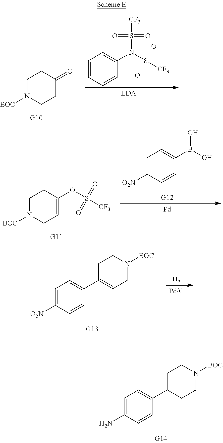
[BOC]N1CCC(=O)CC1.C1=CC=CC(N(S[CF3])S([CF3])(=O)=O)=C1.O.O.[BOC]N1CC=C(OS([CF3])(=O)=O)CC1.C1=C([O2N])C=CC(B(O)O)=C1.[Pd].[O2N]C1=CC=C(C2=CCN([BOC])CC2)C=C1.[H2].NC1=CC=C(C2CCN([BOC])CC2)C=C1
